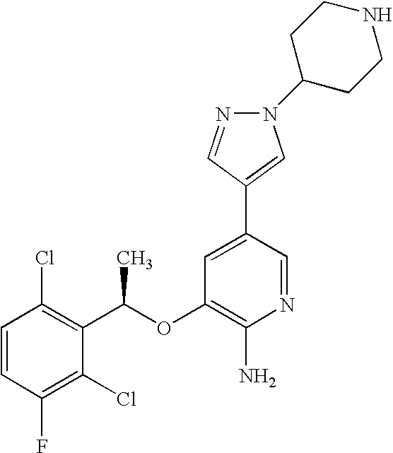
C1=CC(F)=C(Cl)C(C(C)OC2=C(N)N=CC(C3=CN(C4CCNCC4)N=C3)=C2)=C1Cl
